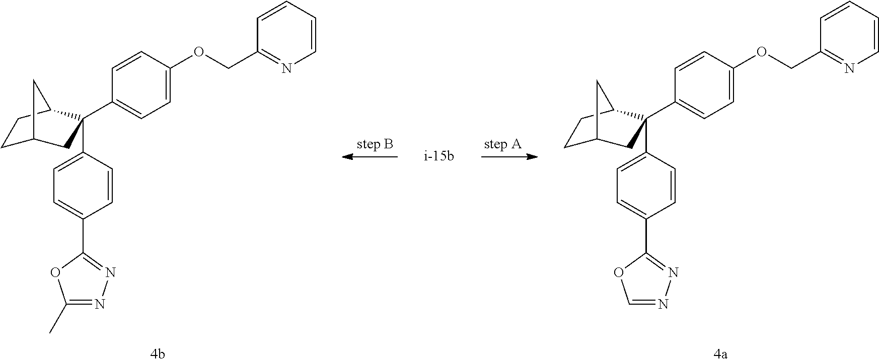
C1=CC(C2=NN=C(C)O2)=CC=C1C1(C2=CC=C(OCC3=NC=CC=C3)C=C2)CC2CCC1C2.C1=CC(C2=NN=CO2)=CC=C1C1(C2=CC=C(OCC3=NC=CC=C3)C=C2)CC2CCC1C2
